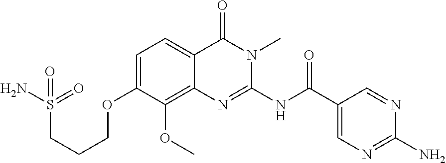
C1=C(OCCCS(N)(=O)=O)C(OC)=C2C(=C1)C(=O)N(C)C(NC(C1=CN=C(N)N=C1)=O)=N2
